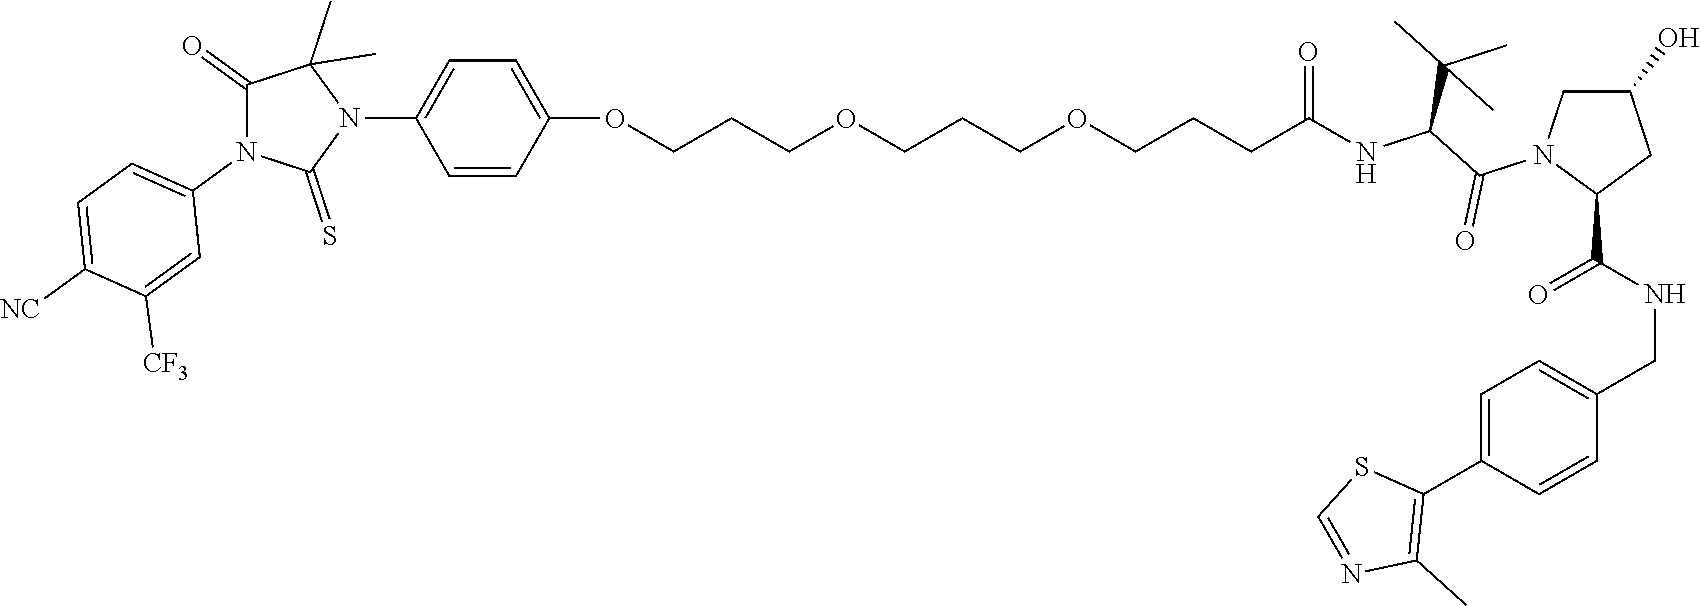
C(=O)(NC(C(N1C(C(NCC2=CC=C(C3=C(C)N=CS3)C=C2)=O)CC(O)C1)=O)C(C)(C)C)CCCOCCCOCCCOC1=CC=C(N2C(C)(C)C(=O)N(C3=CC=C([NC])C([CF3])=C3)C2=S)C=C1
